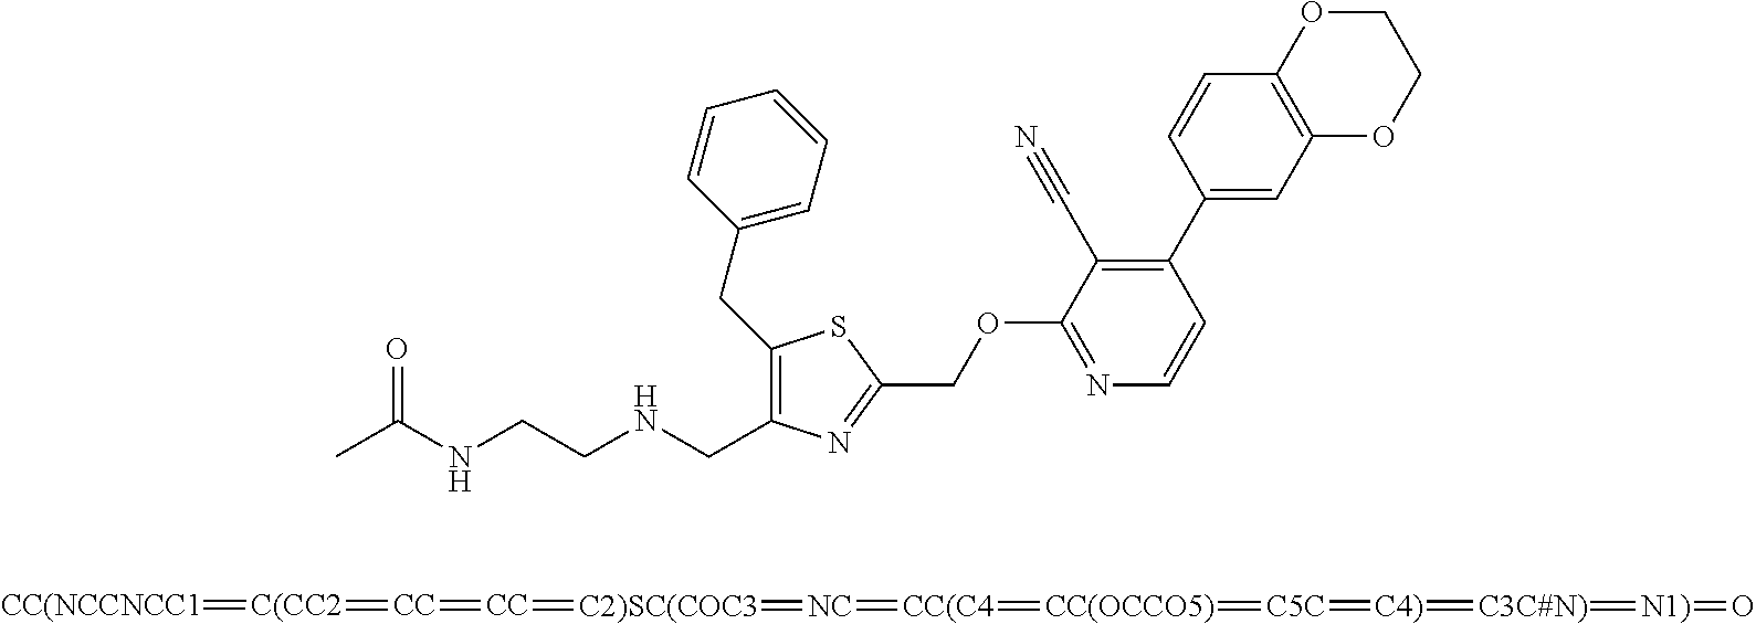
CC(=O)NCCNCC1=C(CC2=CC=CC=C2)SC(COC2=NC=CC(C3=CC4=C(C=C3)OCCO4)=C2C#N)=N1.[CC(NCCNCC1]=[C(CC2]=[CC]=[CC]=[C2)SC(COC3]=[NC]=[CC(C4]=[CC(OCCO5)]=[C5C]=[C4)]=[C3C#N)]=[N1)]=O
